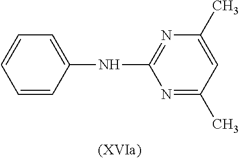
C1=C(NC2=NC(C)=CC(C)=N2)C=CC=C1
